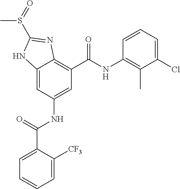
C12=CC(NC(C3=CC=CC=C3[CF3])=O)=CC(C(NC3=C(C)C(Cl)=CC=C3)=O)=C1N=C(S(=O)C)N2
